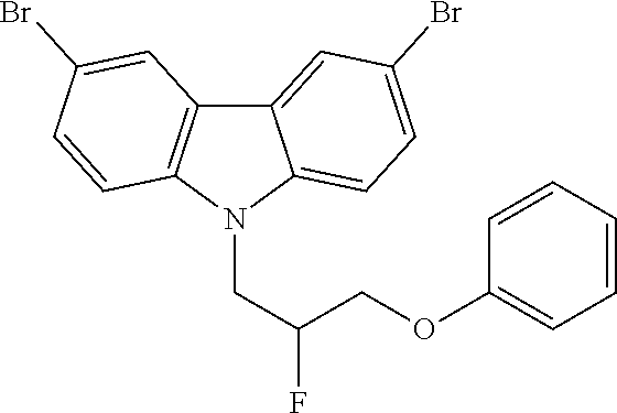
N1(CC(COC2=CC=CC=C2)F)C2=CC=C(Br)C=C2C2=C1C=CC(Br)=C2
